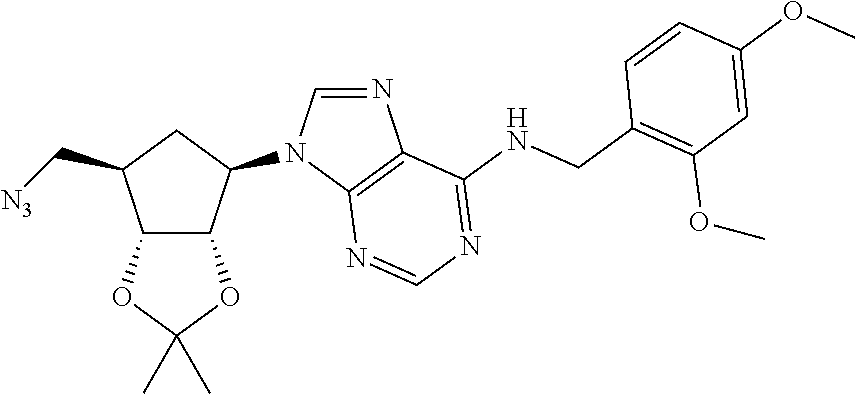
C12C(C(N3C=NC4=C3N=CN=C4NCC3=C(OC)C=C(OC)C=C3)CC1C[N3])OC(C)(C)O2
